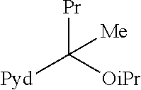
[Pr]C([OiPr])([Pyd])[Me]
